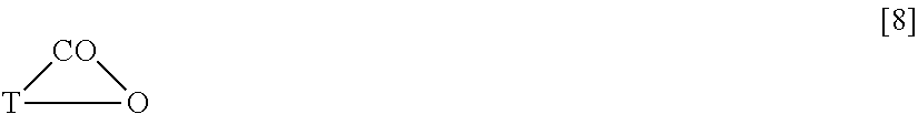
[CO]1[T]O1
